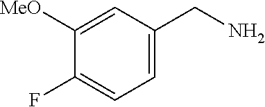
C1=C(CN)C=C([MeO])C(F)=C1
